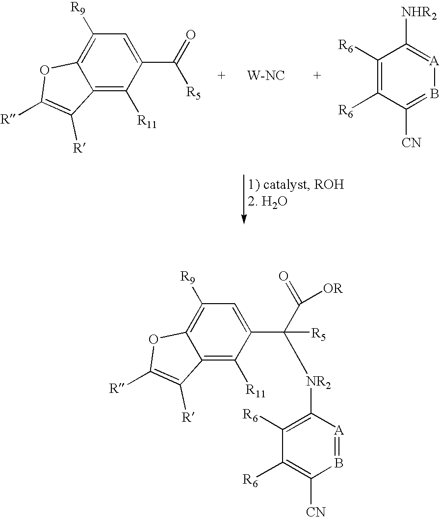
C12=C([R11])C(C(=O)[R5])=CC([R9])=C1OC([R])=C2[R].C1([R6])=C([R6])C([CN])=B[A]=C1[NHR2].[W-NC].C12=C([R11])C(C(C(=O)[OR])([NR2]C3=C([R6])C([R6])=C([CN])B=[A]3)[R5])=CC([R9])=C1OC([R])=C2[R]
